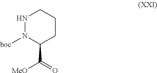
N1N([boc])C(C([MeO])=O)CCC1
